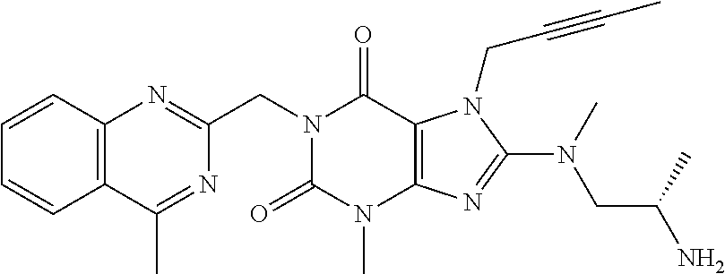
C12=C(N=C(CN3C(=O)N(C)C4=C(C3=O)N(CC#CC)C(N(CC(N)C)C)=N4)N=C1C)C=CC=C2
